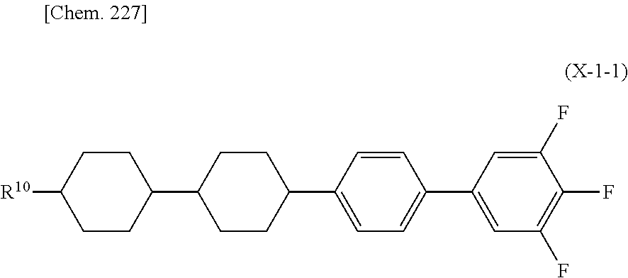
C1([R10])CCC(C2CCC(C3=CC=C(C4=CC(F)=C(F)C(F)=C4)C=C3)CC2)CC1
